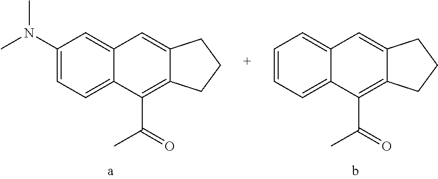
C1=CC=C2C(=C1)C=C1C(=C2C(=O)C)CCC1.C1(N(C)C)=CC=C2C(=C1)C=C1C(=C2C(=O)C)CCC1
